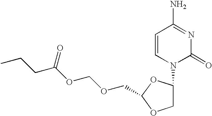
C1=CN(C2COC(COCOC(CCC)=O)O2)C(=O)N=C1N
